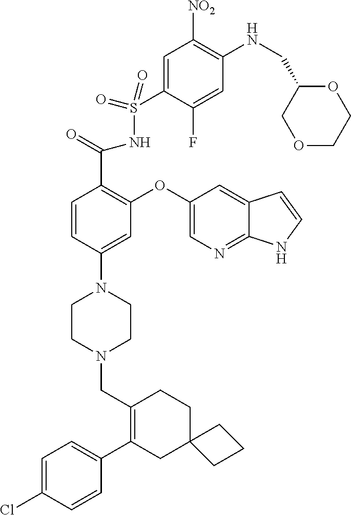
C1(C2=CC=C(Cl)C=C2)=C(CN2CCN(C3=CC(OC4=CN=C5C(=C4)C=CN5)=C(C(=O)NS(=O)(=O)C4=CC([NO2])=C(NCC5COCCO5)C=C4F)C=C3)CC2)CCC2(C1)CCC2
